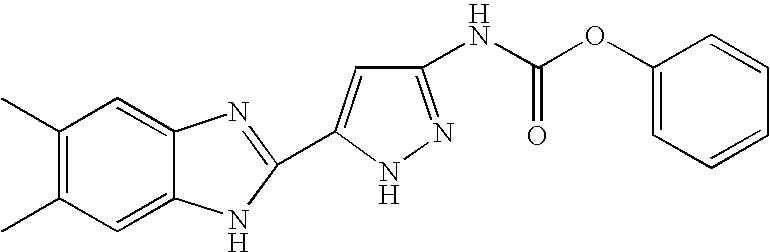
C1(C)=C(C)C=C2C(=C1)N=C(C1=CC(NC(OC3=CC=CC=C3)=O)=NN1)N2
